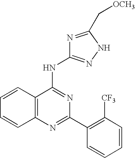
C12=C(N=C(C3=C([CF3])C=CC=C3)N=C1NC1=NNC(C[OCH3])=N1)C=CC=C2
